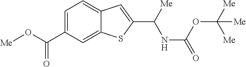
C1=C(C(O[Me])=O)C=C2C(=C1)C=C(C([Me])NC(=O)OC([Me])([Me])[Me])S2
